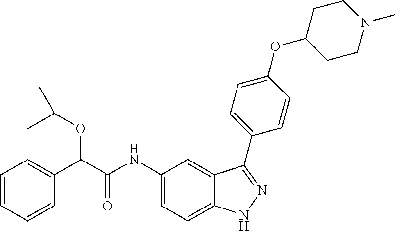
O(C(C(NC1=CC=C2C(=C1)C(C1=CC=C(OC3CCN(C)CC3)C=C1)=NN2)=O)C1=CC=CC=C1)C(C)C
